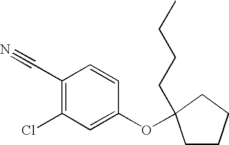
C1(C#N)=C(Cl)C=C(OC2(CCCC)CCCC2)C=C1
